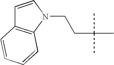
C1=CN(CCC(C)(C)C)C2=C1C=CC=C2
